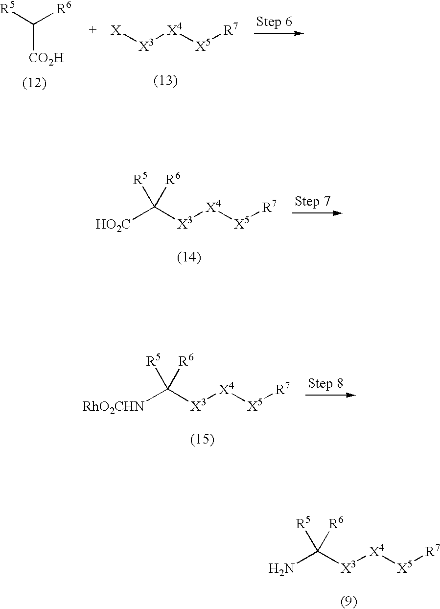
[R5]C([R6])[CO2H].[X][X3][X4][X5][R7].[HO2C]C([X3][X4][X5][R7])([R5])[R6].[RhO2CHN]C([X3][X4][X5][R7])([R5])[R6].NC([X3][X4][X5][R7])([R5])[R6]
